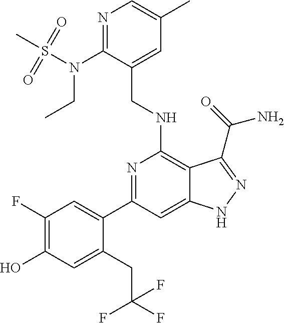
C1(C2=CC(F)=C(O)C=C2CC(F)(F)F)=NC(NCC2=CC(C)=CN=C2N(S(=O)(=O)C)CC)=C2C(=C1)NN=C2C(N)=O
